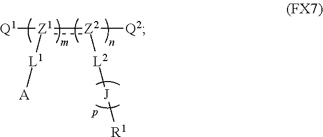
[Q1][Z1](:[Z2]([Q2])[L2][J][R1])[L1][A]
